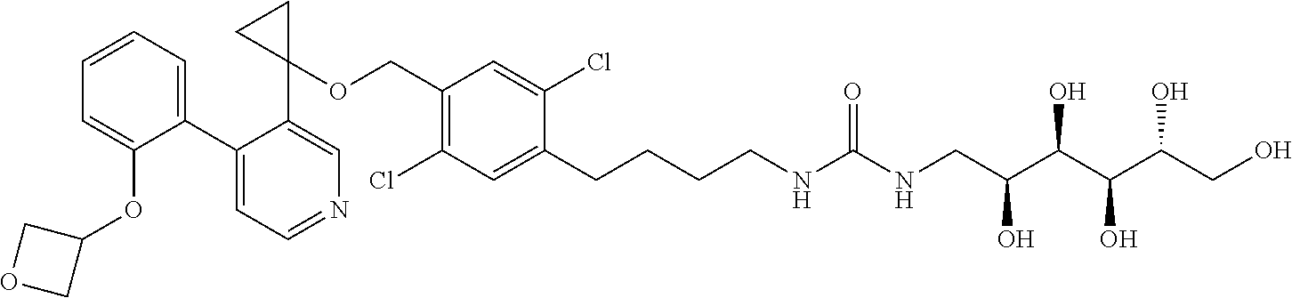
C1(C2=CC=CC=C2OC2COC2)=CC=NC=C1C1(OCC2=C(Cl)C=C(CCCCNC(NCC(C(C(C(CO)O)O)O)O)=O)C(Cl)=C2)CC1
